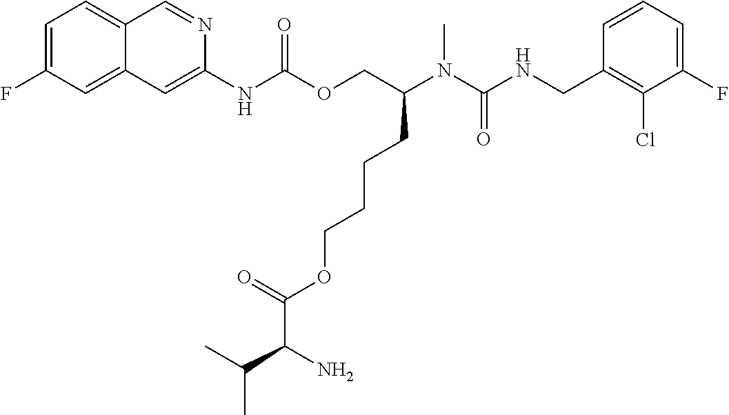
C1=CC(CNC(N(C(COC(NC2=CC3=CC(F)=CC=C3C=N2)=O)CCCCOC(C(N)C(C)C)=O)C)=O)=C(Cl)C(F)=C1
